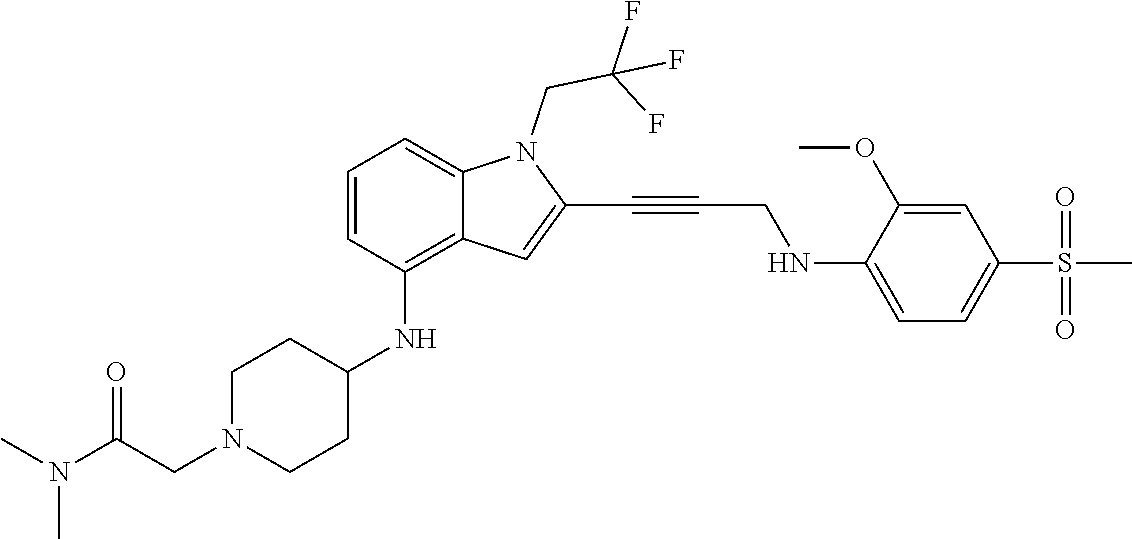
C(C#CC1=CC2=C(NC3CCN(CC(N(C)C)=O)CC3)C=CC=C2N1CC(F)(F)F)NC1=CC=C(S(C)(=O)=O)C=C1OC
